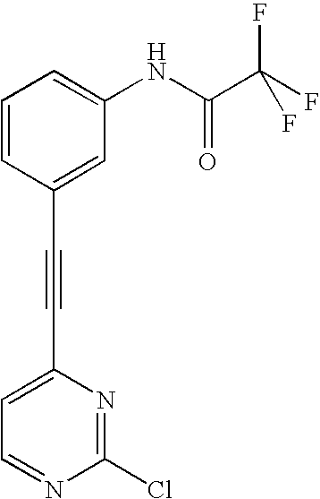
C1=CC(C#CC2=CC=NC(Cl)=N2)=CC(NC(C(F)(F)F)=O)=C1
